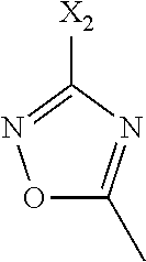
O1C(C)=NC([X2])=N1
